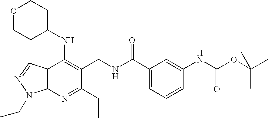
C12=C(C=NN1CC)C(NC1CCOCC1)=C(CNC(C1=CC=CC(NC(OC(C)(C)C)=O)=C1)=O)C(CC)=N2
